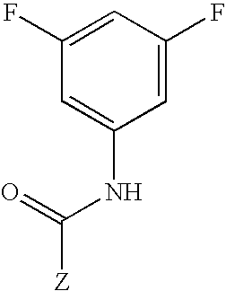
C1(F)=CC(F)=CC(NC(=O)[Z])=C1
